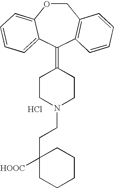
C1OC2=CC=CC=C2C(=C2CCN(CCC3([HOOC])CCCCC3)CC2)C2=C1C=CC=C2.Cl
